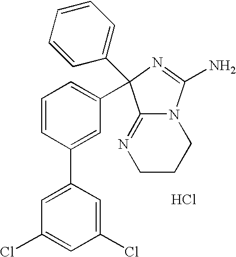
C1CCN2C(=N1)C(C1=CC=CC(C3=CC(Cl)=CC(Cl)=C3)=C1)(C1=CC=CC=C1)N=C2N.Cl
